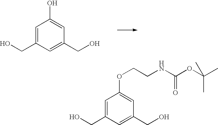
C1=C(CO)C=C(CO)C=C1O.C1=C(CO)C=C(CO)C=C1OCCNC(OC(C)(C)C)=O
